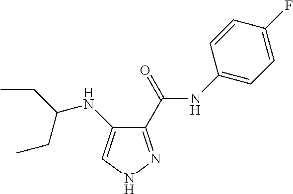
C1(C(NC2=CC=C(F)C=C2)=O)=NNC=C1NC(CC)CC
